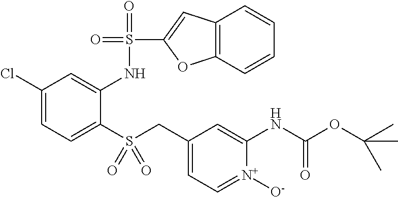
C1(Cl)=CC=C(S(CC2=CC=[N+]([O-])C(NC(OC(C)(C)C)=O)=C2)(=O)=O)C(NS(=O)(=O)C2=CC3=C(O2)C=CC=C3)=C1
